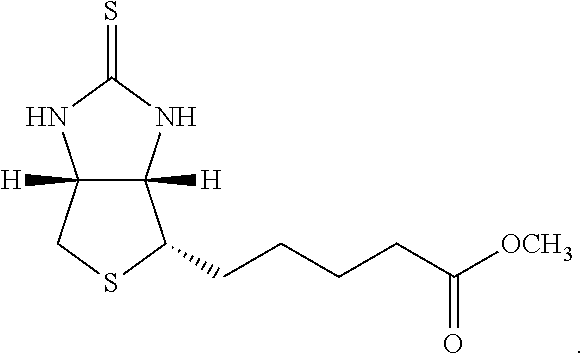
C12([H])C([H])(NC(=S)N1)C(CCCCC([OCH3])=O)SC2
